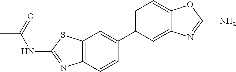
CC(=O)NC1=NC2=C(S1)C=C(C1=CC=C3C(=C1)N=C(N)O3)C=C2
